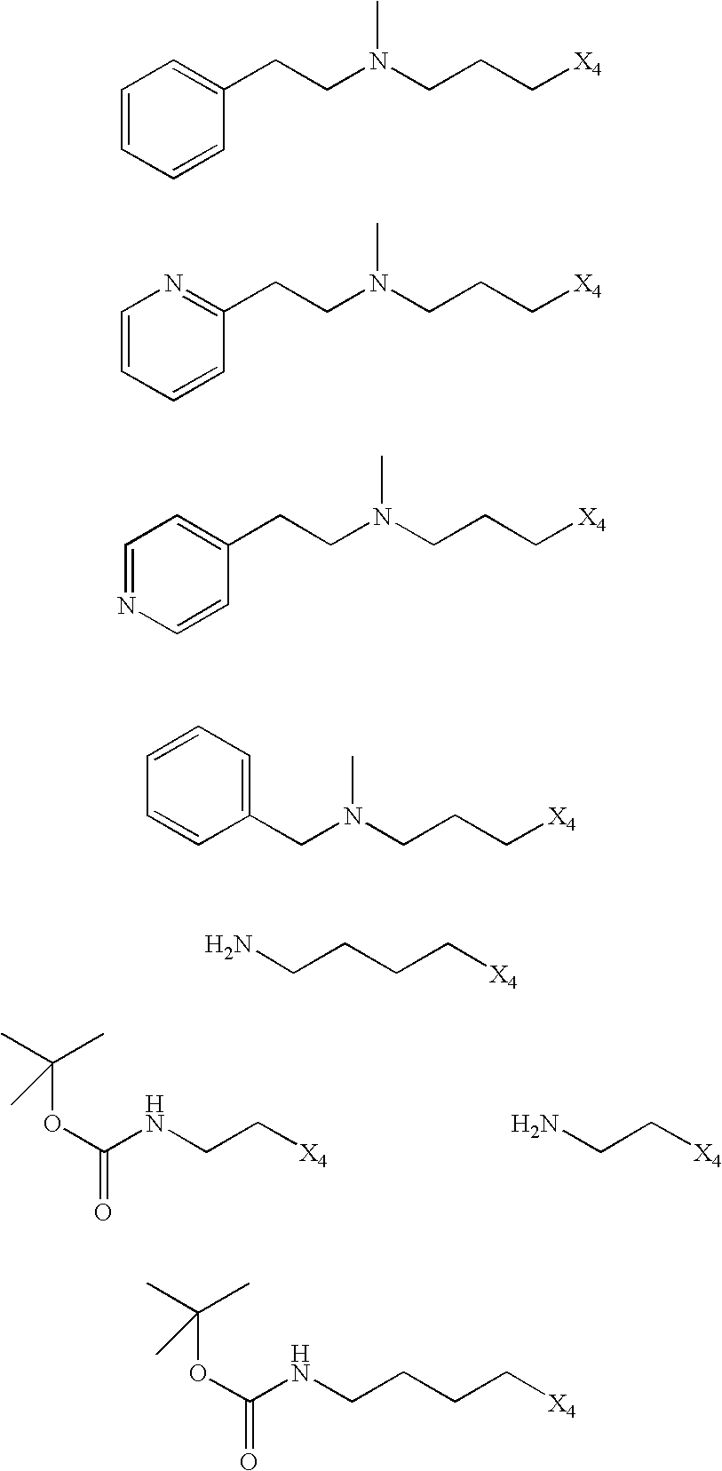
O(C(NCC[X4])=O)C(C)(C)C.NCC[X4].C1=CC=CC(CCN(CCC[X4])C)=C1.C1=CC=CC(CCN(CCC[X4])C)=N1.C1=NC=CC(CCN(CCC[X4])C)=C1.C1=CC=C(CN(CCC[X4])C)C=C1.NCCCC[X4].O(C(NCCCC[X4])=O)C(C)(C)C
